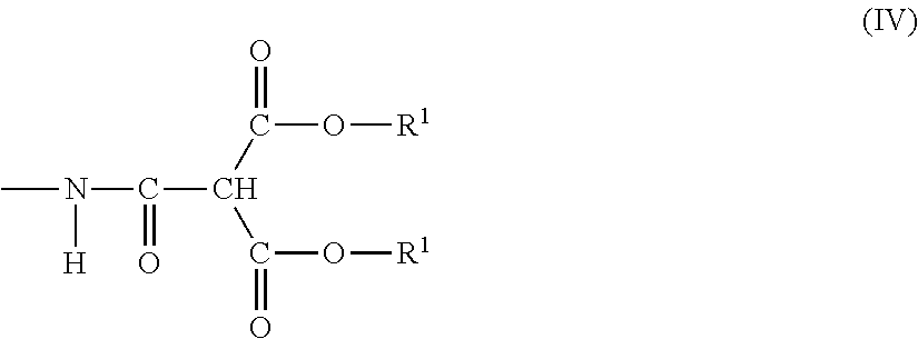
CN(C(C(C(=O)O[R1])C(O[R1])=O)=O)[H]
